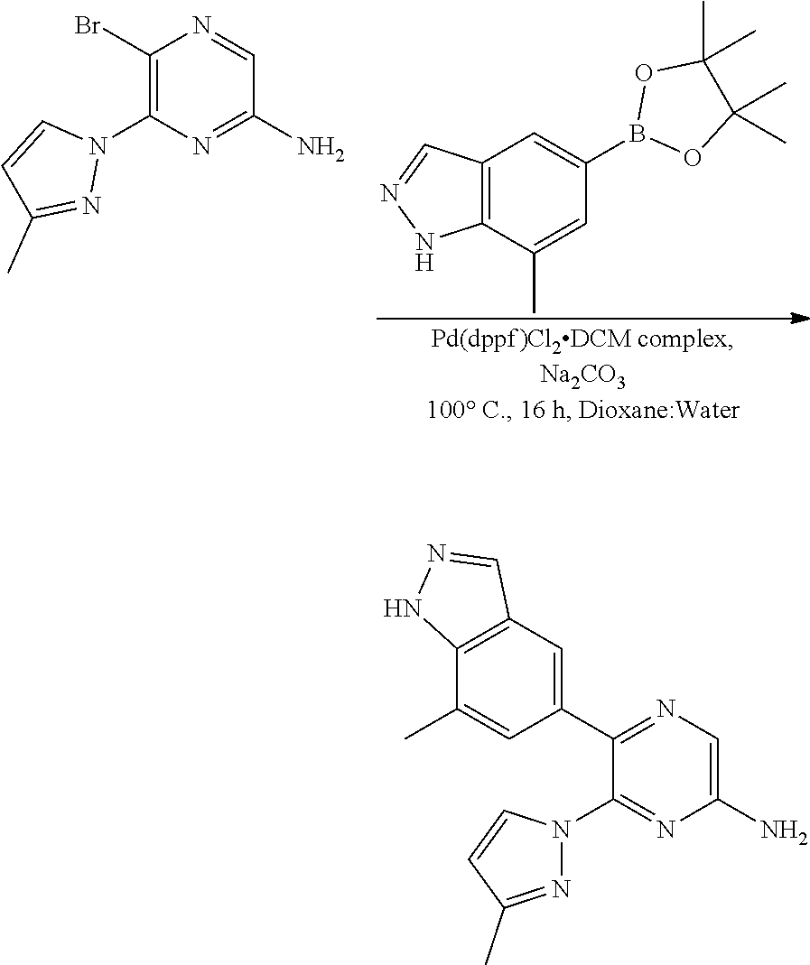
C12=C(C(C)=CC(B3OC(C)(C)C(C)(C)O3)=C1)NN=C2.C1(Br)=C(N2C=CC(C)=N2)N=C(N)C=N1.C1=C(N)N=C(N2N=C(C)C=C2)C(C2=CC3=C(C(C)=C2)NN=C3)=N1
